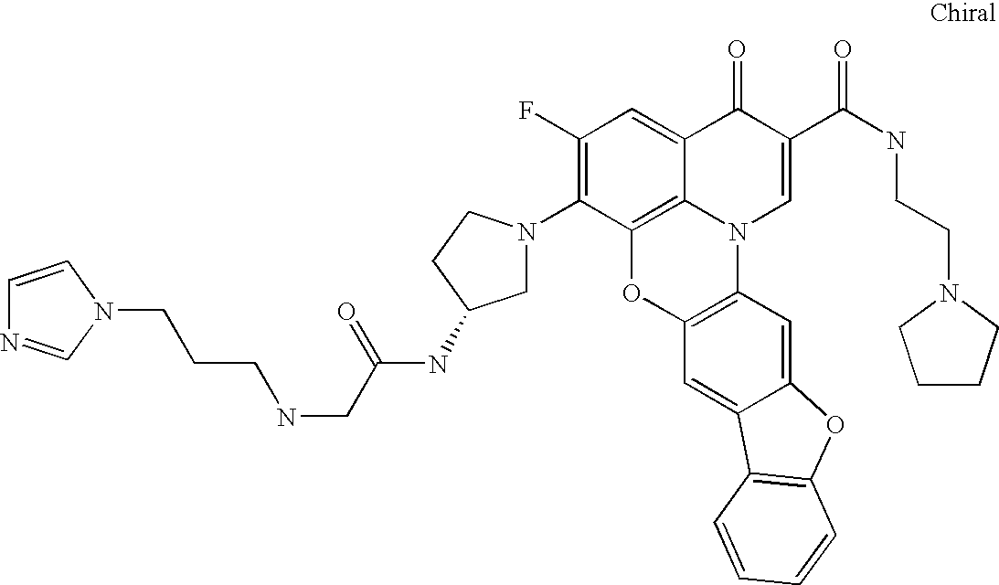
C1(F)=C(N2CC(NC(CNCCCN3C=NC=C3)=O)CC2)C2=C3C(=C1)C(=O)C(C(NCCN1CCCC1)=O)=CN3C1=C(O2)C=C2C(=C1)OC1=C2C=CC=C1
